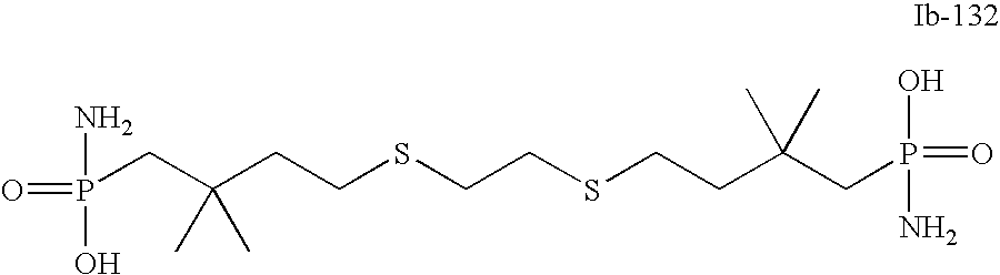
C(CSCCSCCC(CP(O)(N)=O)(C)C)C(CP(=O)(O)N)(C)C
